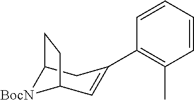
C12[BocN]C(C=C(C3=C(C)C=CC=C3)C1)CC2
